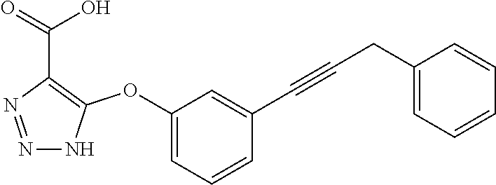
N1=NC(C(=O)O)=C(OC2=CC=CC(C#CCC3=CC=CC=C3)=C2)N1
